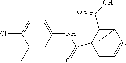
C1(C)=CC(NC(=O)C2C3C=CC(C2C(=O)O)C3)=CC=C1Cl
